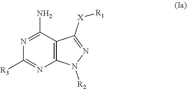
N1=C(N)C2=C(N=C1[R3])N([R2])N=C2[X][R1]
